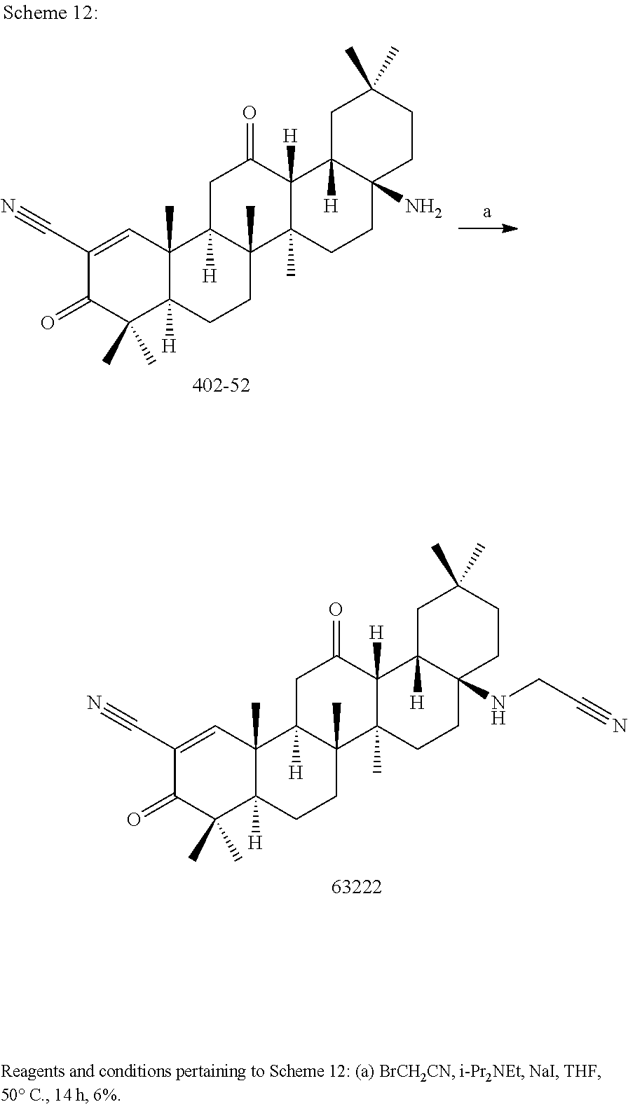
C1(C#N)=CC2(C)C([H])(C(C)(C)C1=O)CCC1(C)C2([H])CC(=O)C2([H])C1(C)CCC1(NCC#N)C2([H])CC(C)(C)CC1.C1(C#N)=CC2(C)C([H])(C(C)(C)C1=O)CCC1(C)C2([H])CC(=O)C2([H])C1(C)CCC1(N)C2([H])CC(C)(C)CC1
